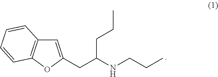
C1=C(CC(NCCC)CCC)OC2=C1C=CC=C2
